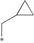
*CC1CC1
